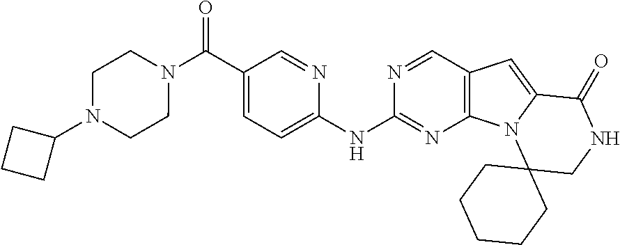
C1(C(N2CCN(C3CCC3)CC2)=O)=CC=C(NC2=NC3=C(C=N2)C=C2N3C3(CNC2=O)CCCCC3)N=C1
